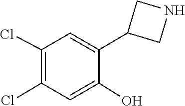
C1(Cl)=C(Cl)C=C(C2CNC2)C(O)=C1
